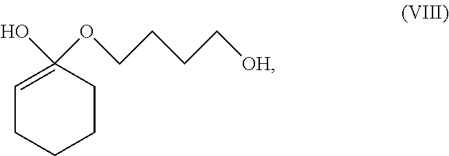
C1=C(OCCCC[OH])(O)CCCC1
